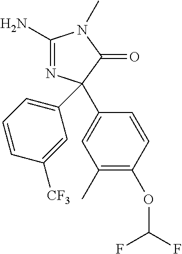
C1(N)=NC(C2=CC=CC([CF3])=C2)(C2=CC(C)=C(OC(F)F)C=C2)C(=O)N1C
